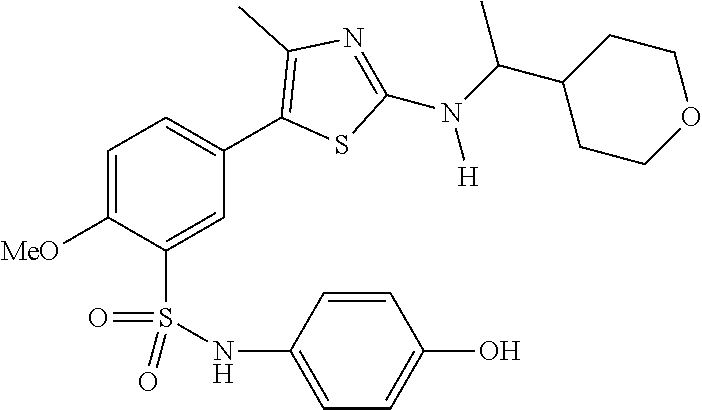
C1=C([MeO])C(S(NC2=CC=C(O)C=C2)(=O)=O)=CC(C2=C(C)N=C(N(C(C3CCOCC3)C)[H])S2)=C1
